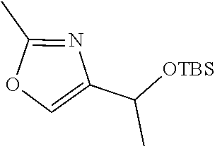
CC1=NC(C([OTBS])C)=CO1
